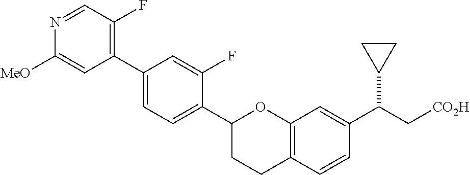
C1(C2=CC=C(C3CCC4=C(O3)C=C(C(C[CO2H])C3CC3)C=C4)C(F)=C2)=C(F)C=NC([MeO])=C1
